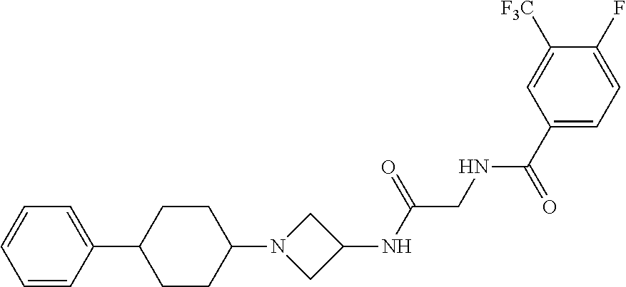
C1([F3C])=CC(C(NCC(NC2CN(C3CCC(C4=CC=CC=C4)CC3)C2)=O)=O)=CC=C1F
